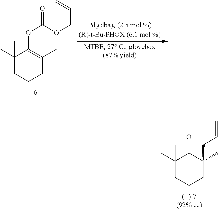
C1(C)(C)CCCC(C)=C1OC(OCC=C)=O.C1(C)(C)CCCC(C)(CC=C)C1=O
